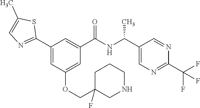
C1(C2=NC=C(C)S2)=CC(OCC2(F)CNCCC2)=CC(C(NC(C2=CN=C(C(F)(F)F)N=C2)C)=O)=C1
